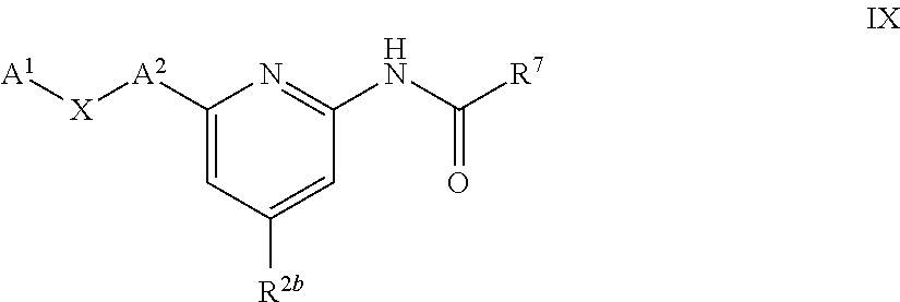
C1([A2][X][A1])=CC([R2b])=CC(NC([R7])=O)=N1
